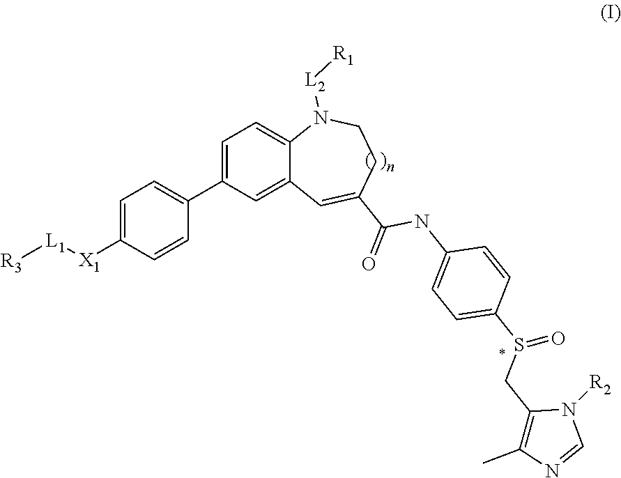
C1(NC(C2=CC3=CC(C4=CC=C([X1][L1][R3])C=C4)=CC=C3N([L2][R1])CC2)=O)=CC=C(S(CC2=C(C)N=CN2[R2])=O)C=C1
